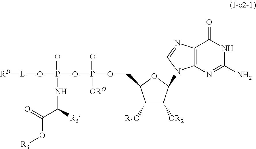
C12=C(N=C(N)NC1=O)N(C1C([OR2])C([R1O])C(COP(OP(O[L][RD])(=O)NC([R3])C(=O)O[R3])(=O)[ORO])O1)C=N2
